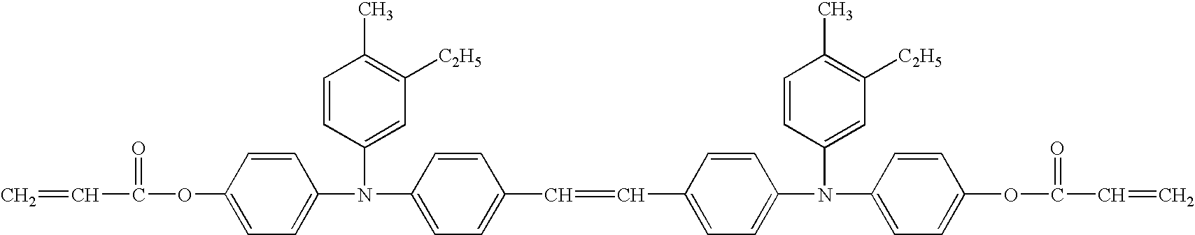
C=CC(=O)OC1=CC=C(N(C2=CC([C2H5])=C(C)C=C2)C2=CC=C(C=CC3=CC=C(N(C4=CC([C2H5])=C(C)C=C4)C4=CC=C(OC(=O)C=C)C=C4)C=C3)C=C2)C=C1
